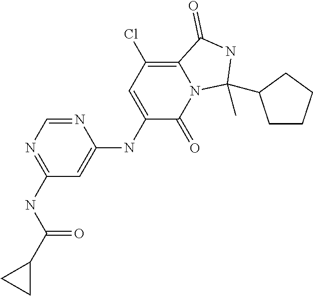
C1(NC(C2CC2)=O)=NC=NC(NC2=CC(Cl)=C3N(C2=O)C(C)(C2CCCC2)NC3=O)=C1
